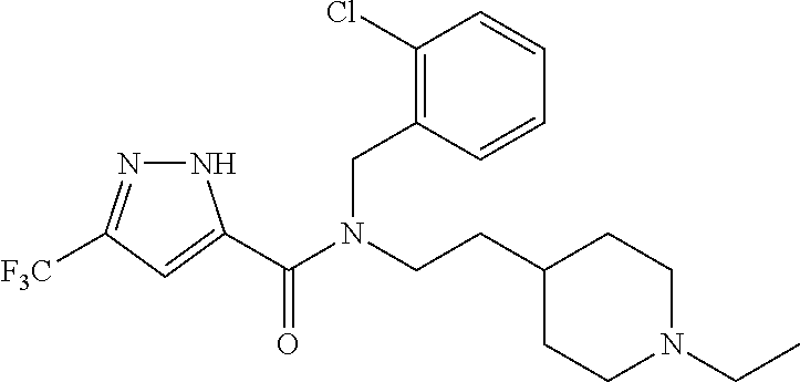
N1N=C([F3C])C=C1C(N(CCC1CCN(CC)CC1)CC1=C(Cl)C=CC=C1)=O
